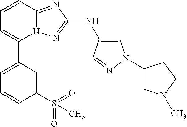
C1(S(=O)(=O)C)=CC(C2=CC=CC3=NC(NC4=CN(C5CN(C)CC5)N=C4)=NN23)=CC=C1
